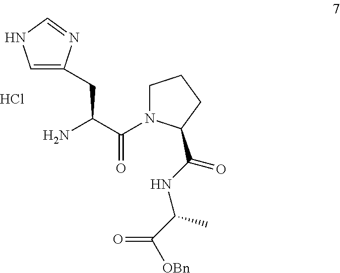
C1=C(CC(C(N2CCCC2C(NC(C([OBn])=O)C)=O)=O)N)N=CN1.Cl
